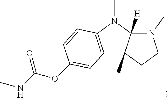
C12=C(N(C)C3([H])C1(C)CCN3C)C=CC(OC(NC)=O)=C2
